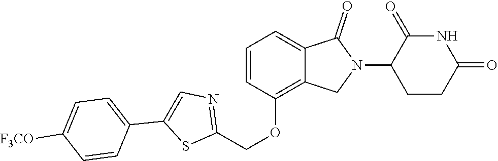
C1(OCC2=NC=C(C3=CC=C([F3CO])C=C3)S2)=C2C(=CC=C1)C(=O)N(C1CCC(=O)NC1=O)C2
